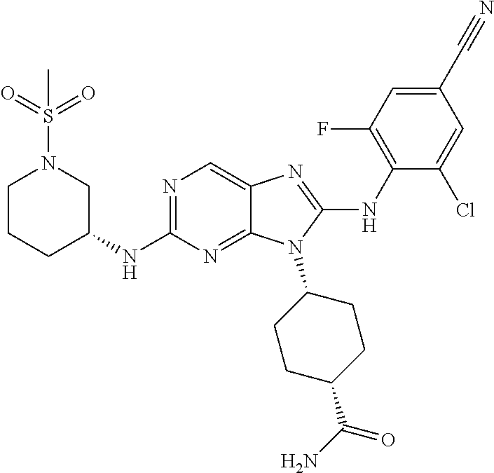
N1=C(NC2CN(S(=O)(=O)C)CCC2)N=C2C(=C1)N=C(NC1=C(F)C=C(C#N)C=C1Cl)N2C1CCC(C(N)=O)CC1
